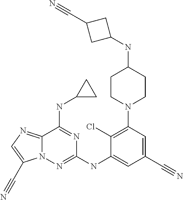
C1(Cl)=C(N2CCC(NC3CC(C#N)C3)CC2)C=C(C#N)C=C1NC1=NN2C(=NC=C2C#N)C(NC2CC2)=N1
